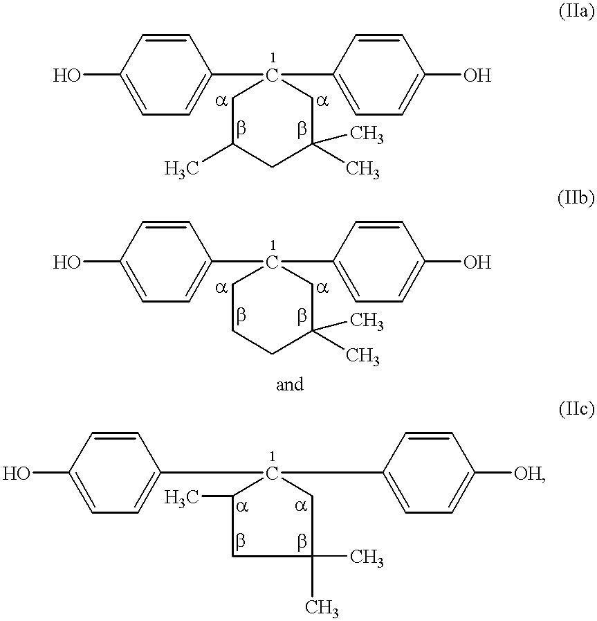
OC1=CC=C(C2(C3=CC=C(O)C=C3)CC(C)CC(C)(C)C2)C=C1.OC1=CC=C(C2(C3=CC=C(O)C=C3)CCCC(C)(C)C2)C=C1.OC1=CC=C(C2(C3=CC=C([OH])C=C3)C(C)CC(C)(C)C2)C=C1
